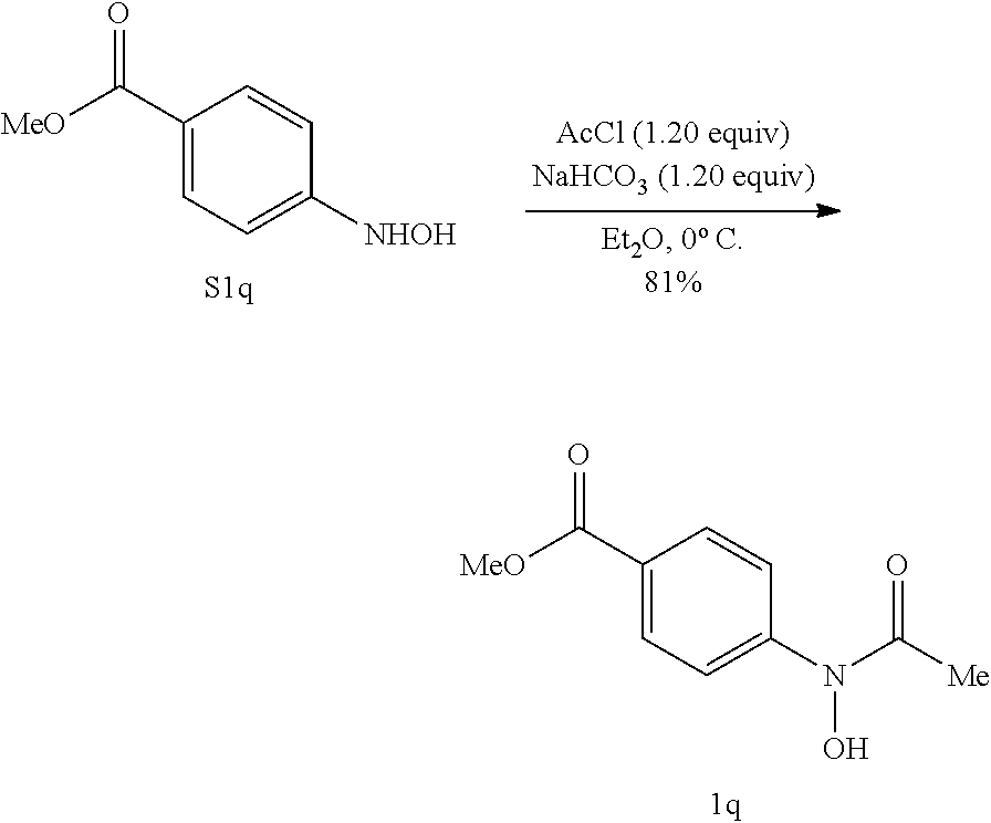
C1(C([MeO])=O)=CC=C(N(C([Me])=O)O)C=C1.C1=C(C([MeO])=O)C=CC([NHOH])=C1
